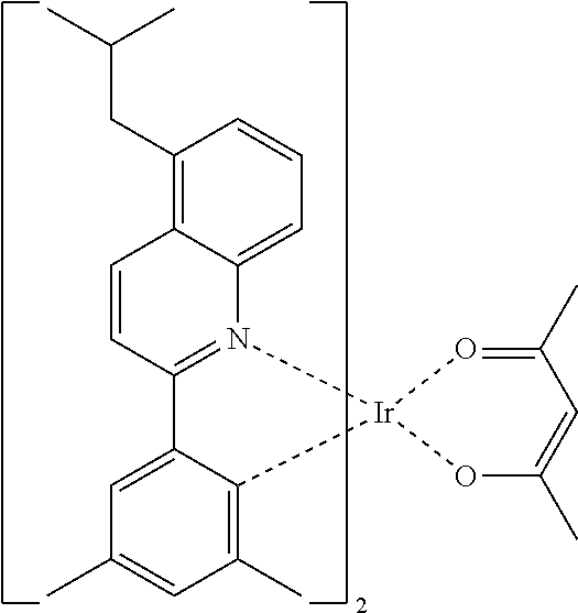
C1(C)=C2C(=CC(C)=C1)C1=N(C3=CC=CC(CC(C)C)=C3C=C1)[Ir]21OC(C)=CC(C)=O1
